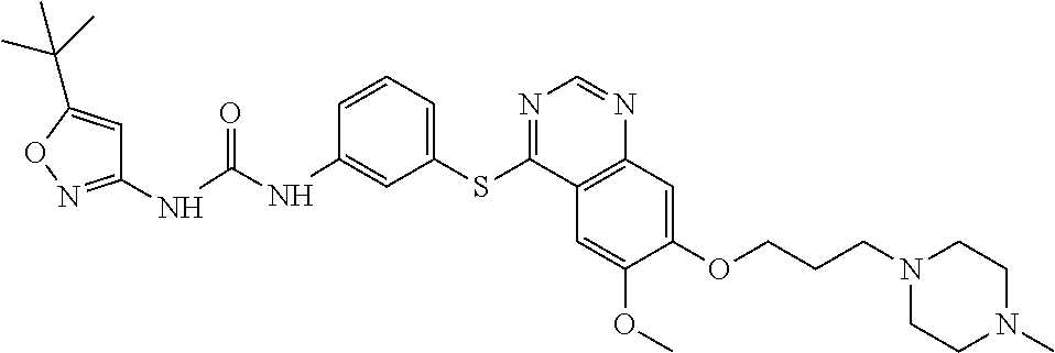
C1(NC(NC2=CC(SC3=NC=NC4=C3C=C(OC)C(OCCCN3CCN(C)CC3)=C4)=CC=C2)=O)=NOC(C(C)(C)C)=C1
